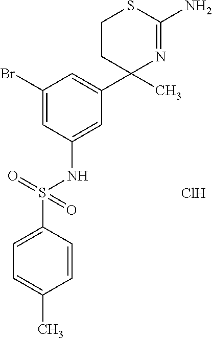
C1=C(Br)C=C(C2(C)N=C(N)SCC2)C=C1NS(C1=CC=C(C)C=C1)(=O)=O.Cl
